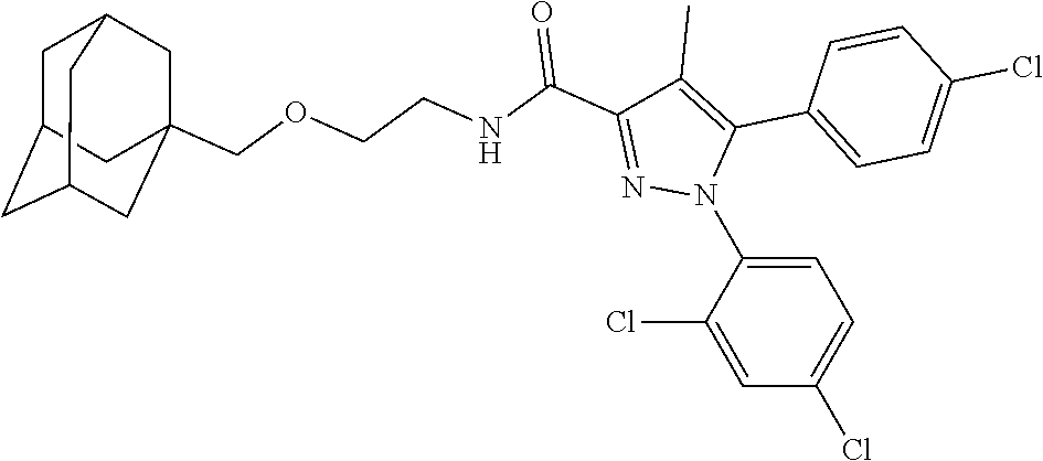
C1=C(N2C(C3=CC=C(Cl)C=C3)=C(C)C(C(NCCOCC34CC5CC(CC(C3)C5)C4)=O)=N2)C(Cl)=CC(Cl)=C1
